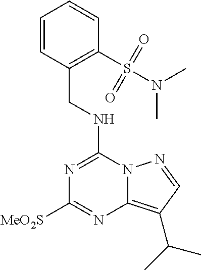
N(C1=NC([MeO2S])=NC2=C(C(C)C)C=NN12)CC1=C(S(N(C)C)(=O)=O)C=CC=C1
